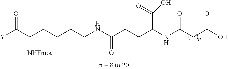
C(CCNC(CCC(NC(CC(O)=O)=O)C(=O)O)=O)CC(C([Y])=O)[NHFmoc]
